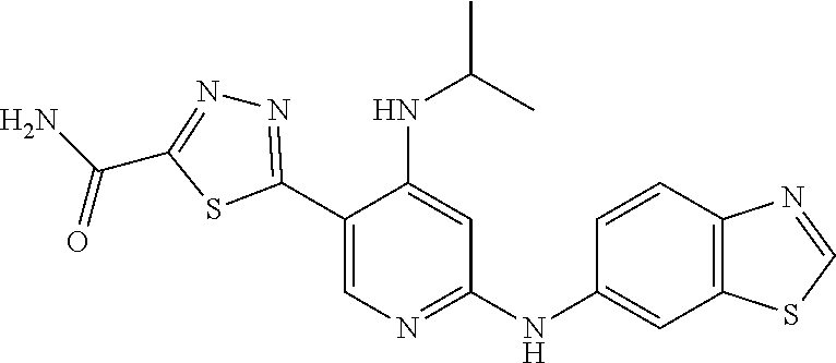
N1=C(C2=CN=C(NC3=CC4=C(C=C3)N=CS4)C=C2NC(C)C)SC(C(N)=O)=N1
